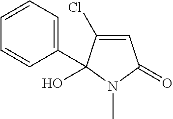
C1=C(Cl)C(O)(C2=CC=CC=C2)N(C)C1=O
